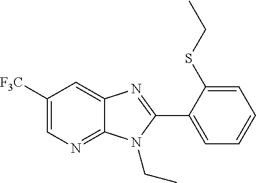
C1=C([F3C])C=C2C(=N1)N(CC)C(C1=CC=CC=C1SCC)=N2
